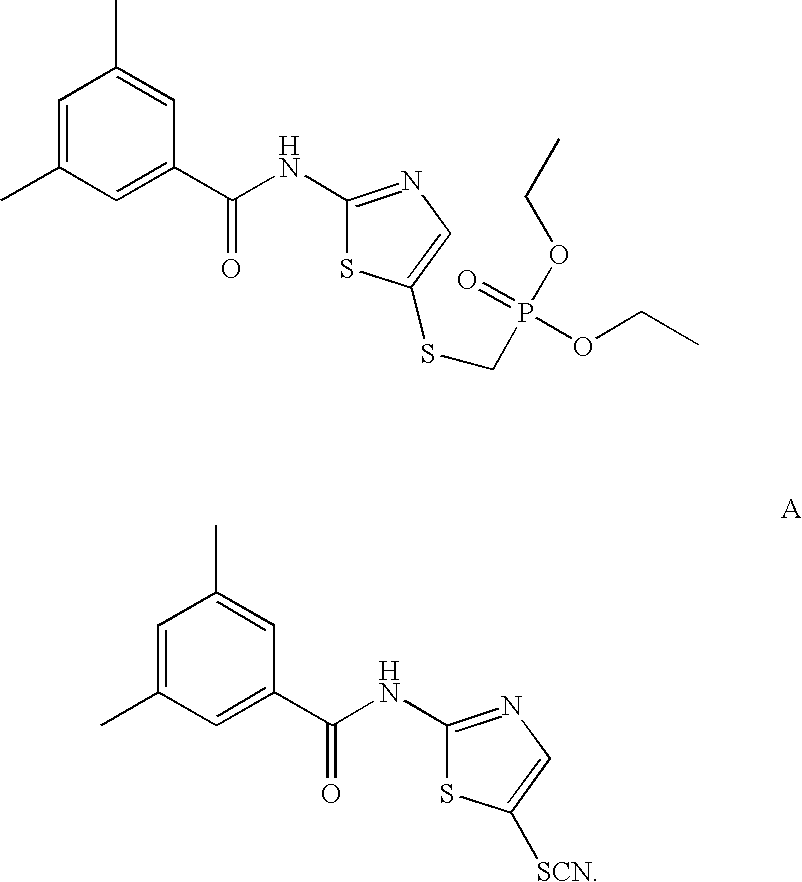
C1=C(C)C=C(C(NC2=NC=C([SCN])S2)=O)C=C1C.C1=C(C)C=C(C(NC2=NC=C(SCP(OCC)(=O)OCC)S2)=O)C=C1C
